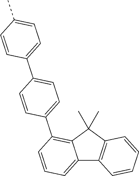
C12=CC=CC(C3=CC=C(C4=CC=C(C)C=C4)C=C3)=C1C(C)(C)C1=C2C=CC=C1
